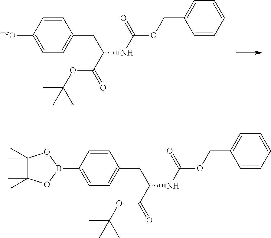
C1=CC([TfO])=CC=C1CC(NC(=O)OCC1=CC=CC=C1)C(OC(C)(C)C)=O.C1=CC(B2OC(C)(C)C(C)(C)O2)=CC=C1CC(NC(=O)OCC1=CC=CC=C1)C(OC(C)(C)C)=O
